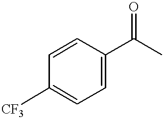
C1=CC(C(C)=O)=CC=C1[CF3]
